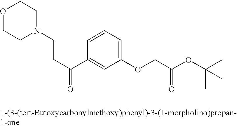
O1CCN(CCC(C2=CC(OCC(OC(C)(C)C)=O)=CC=C2)=O)CC1
